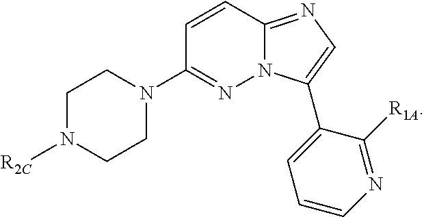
C1=CC2=NC=C(C3=CC=CN=C3[R1A])N2N=C1N1CCN([R2C])CC1
